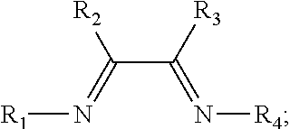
C(C([R3])=N[R4])([R2])=N[R1]
